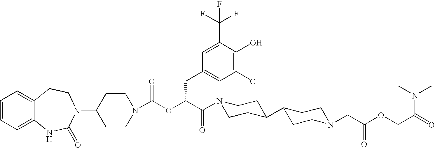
C1=CC=C2C(=C1)CCN(C1CCN(C(OC(C(N3CCC(C4CCN(CC(OCC(N(C)C)=O)=O)CC4)CC3)=O)CC3=CC(Cl)=C(O)C(C(F)(F)F)=C3)=O)CC1)C(=O)N2
